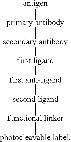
[antigen][primary antibody][secondary antibody][first ligand][first anti-ligand][second ligand][functional linker][photocleavable label]
